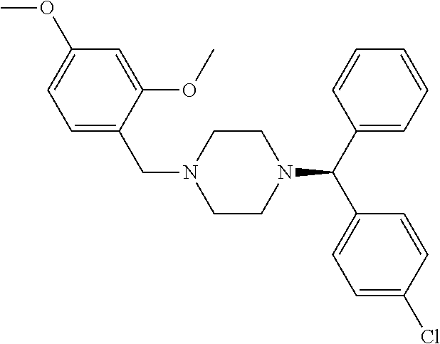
N1(C(C2=CC=CC=C2)C2=CC=C(Cl)C=C2)CCN(CC2=CC=C(OC)C=C2OC)CC1
